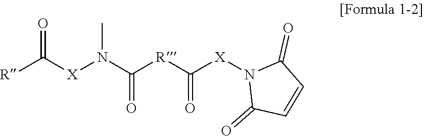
[R]C([X]N(C([R]C([X]N1C(=O)C=CC1=O)=O)=O)C)=O
